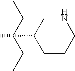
C1CCNCC1C.CCCCC
